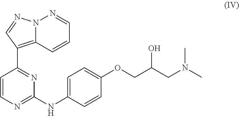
N12C(=C(C3=NC(NC4=CC=C(OCC(CN(C)C)O)C=C4)=NC=C3)C=N1)C=CC=N2
